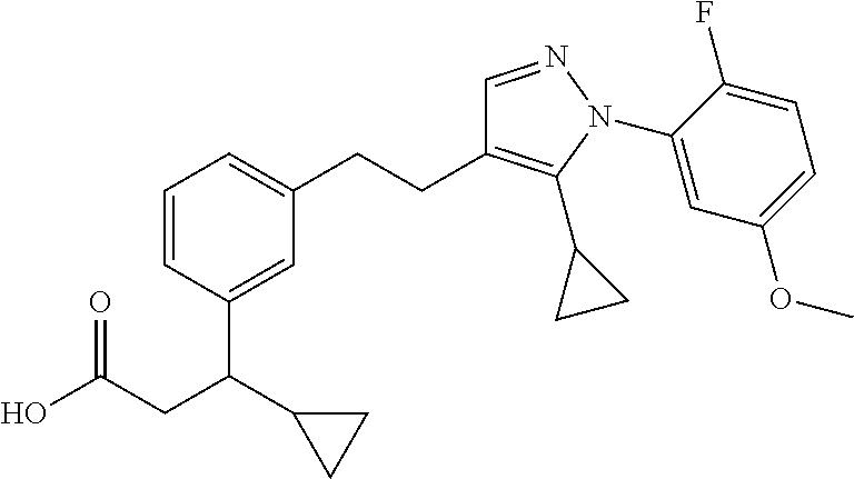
C1(C(CC(=O)O)C2CC2)=CC(CCC2=C(C3CC3)N(C3=CC(OC)=CC=C3F)N=C2)=CC=C1
